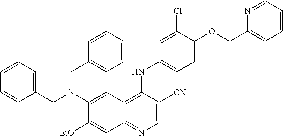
C1(N(CC2=CC=CC=C2)CC2=CC=CC=C2)=CC2=C(NC3=CC=C(OCC4=CC=CC=N4)C(Cl)=C3)C([CN])=CN=C2C=C1[OEt]
